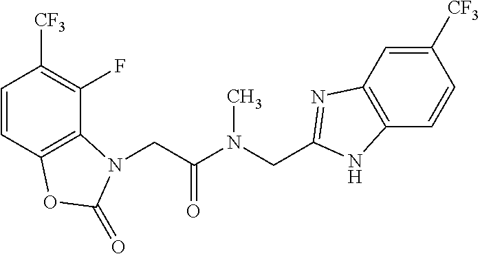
C1=CC2=C(C(F)=C1[CF3])N(CC(N(CC1=NC3=C(C=CC([CF3])=C3)N1)C)=O)C(=O)O2
